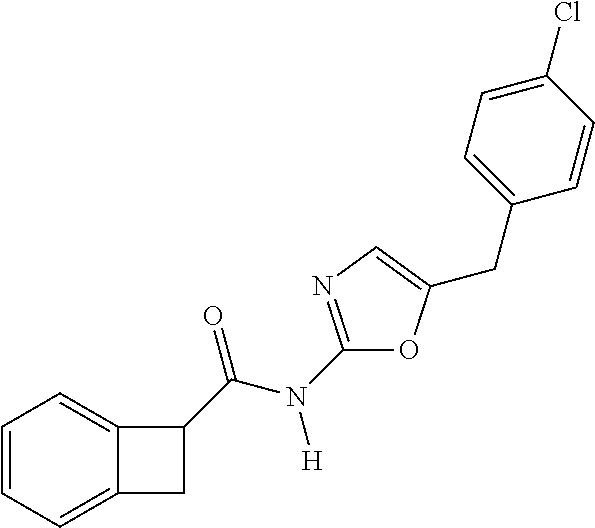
C1=CC=C2C(=C1)C(C(N([H])C1=NC=C(CC3=CC=C(Cl)C=C3)O1)=O)C2
